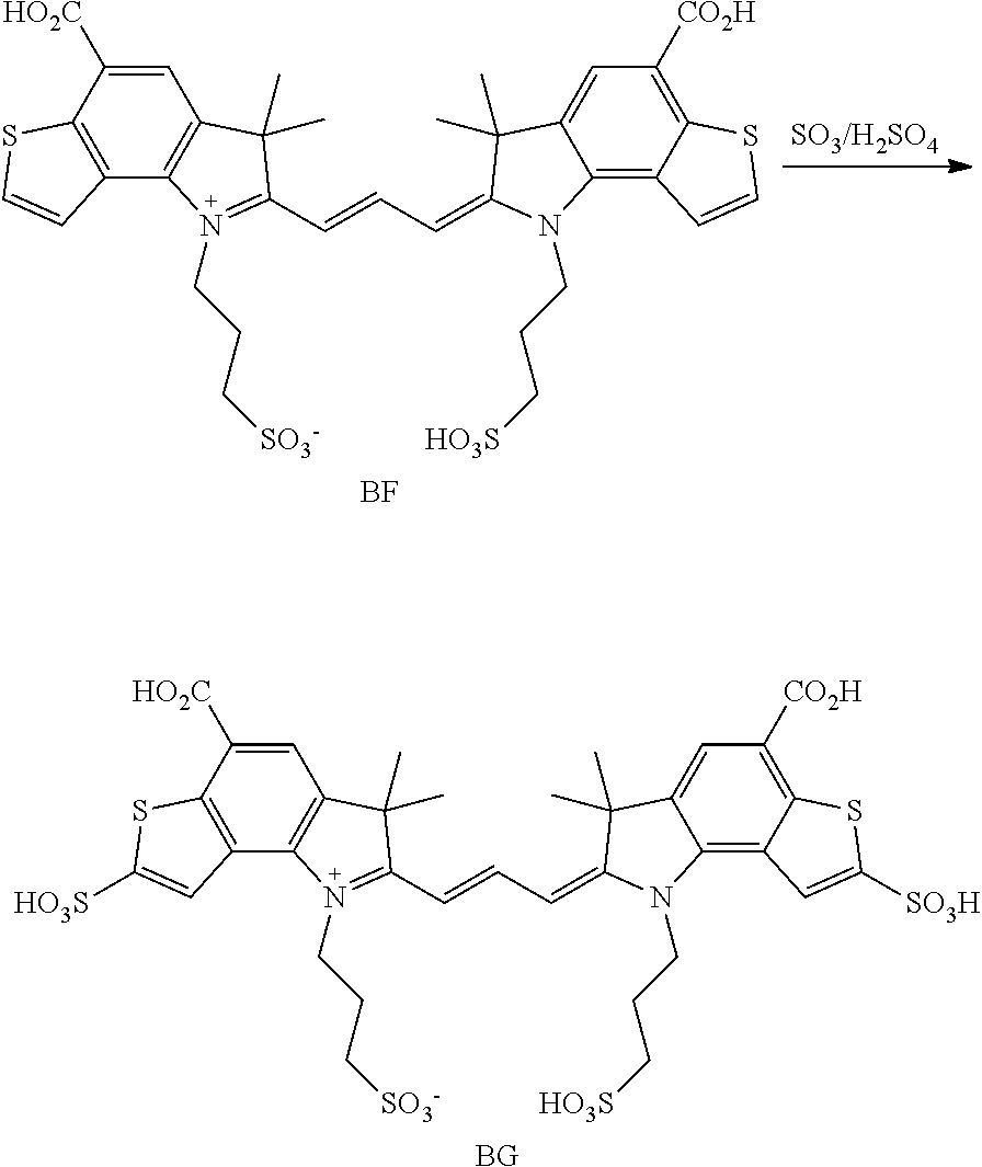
C12=C(C([HO2C])=CC3=C1N(CCC[SO3-])=C(C=CC=C1N(CCC[HO3S])C4=C5C(=C([CO2H])C=C4C1(C)C)SC=C5)C3(C)C)SC=C2.[BF].C12=C(C([HO2C])=CC3=C1N(CCC[SO3-])=C(C=CC=C1N(CCC[HO3S])C4=C5C(=C([CO2H])C=C4C1(C)C)SC([SO3H])=C5)C3(C)C)SC([HO3S])=C2.[BG]
